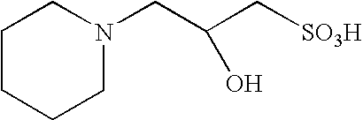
N1(CC(C[SO3H])O)CCCCC1
